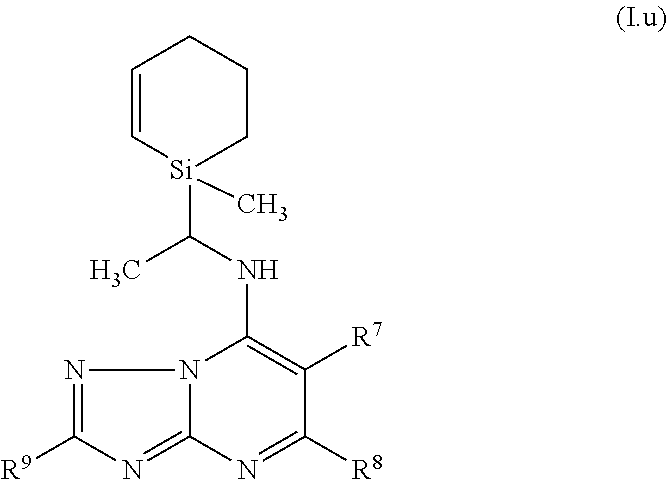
C1=C[Si](C(NC2=C([R7])C([R8])=NC3=NC([R9])=NN32)C)(C)CCC1
